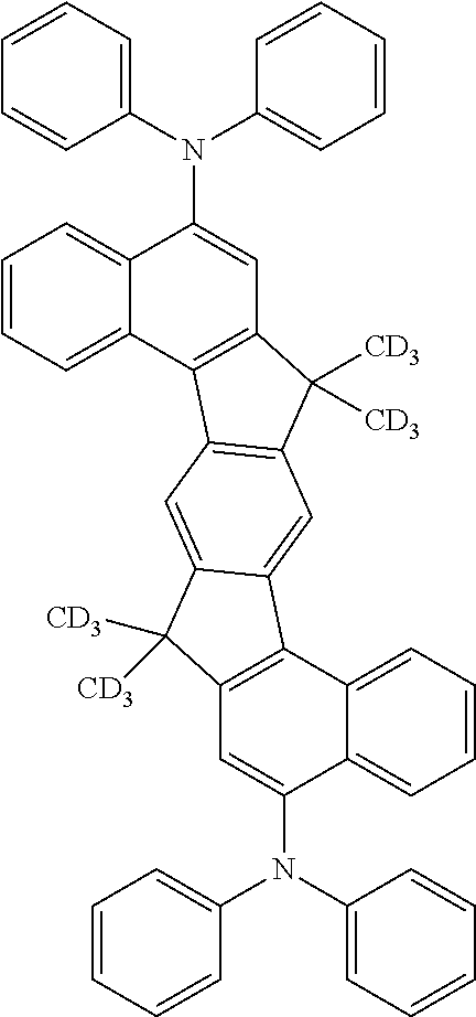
C1=CC=C(N(C2=CC=CC=C2)C2=CC3=C(C4=CC=CC=C24)C2=C(C3([CD3])[CD3])C=C3C(=C2)C([CD3])([CD3])C2=C3C3=CC=CC=C3C(N(C3=CC=CC=C3)C3=CC=CC=C3)=C2)C=C1
